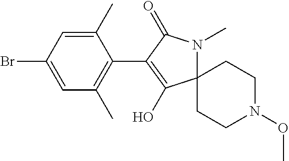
C12(CCN(OC)CC1)N(C)C(=O)C(C1=C(C)C=C(Br)C=C1C)=C2O
